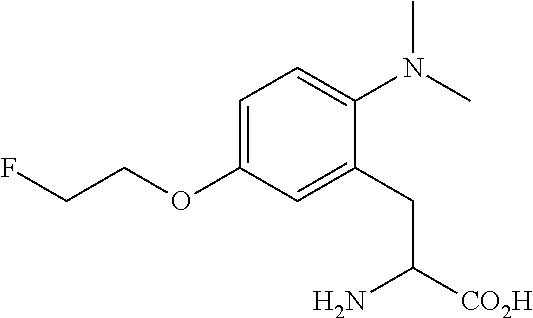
C1=C(OCCF)C=C(CC([CO2H])N)C(N(C)C)=C1
